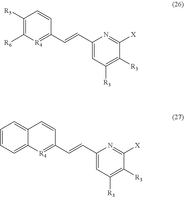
C12=CC=CC=C1[R4]=C(C=CC1=CC([R3])=C([R3])C([X])=N1)C=C2.C1([R5])=C([R6])[R4]=C(C=CC2=CC([R3])=C([R3])C([X])=N2)C=C1
